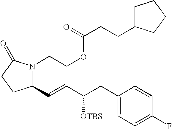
C1(C=CC([OTBS])CC2=CC=C(F)C=C2)N(CCOC(=O)CCC2CCCC2)C(=O)CC1
